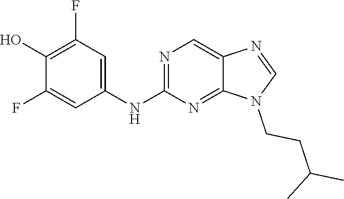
C1(O)=C(F)C=C(NC2=NC=C3C(=N2)N(CCC(C)C)C=N3)C=C1F
